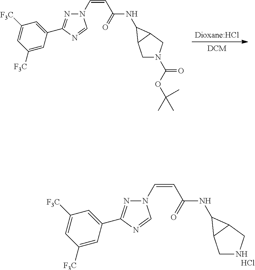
N1(C=CC(=O)NC2C3CNCC32)N=C(C2=CC([F3C])=CC([F3C])=C2)N=C1.Cl.N1(C=CC(=O)NC2C3CN(C(=O)OC(C)(C)C)CC32)N=C(C2=CC([F3C])=CC([F3C])=C2)N=C1
